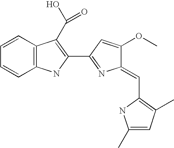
C1=CC2=C(C=C1)NC(C1=NC(=CC3=C(C)C=C(C)N3)C(OC)=C1)=C2C(O)=O
